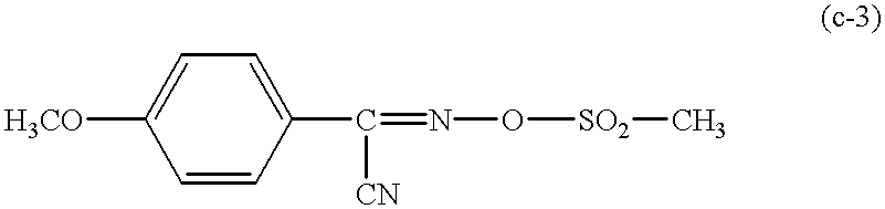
C1=CC(C([CN])=NO[SO2]C)=CC=C1[H3CO]
